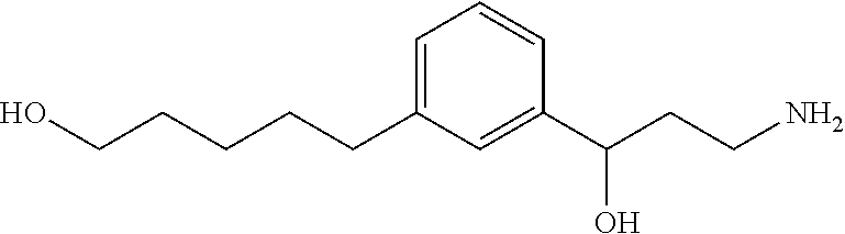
C1=C(CCCCCO)C=C(C(CCN)O)C=C1
